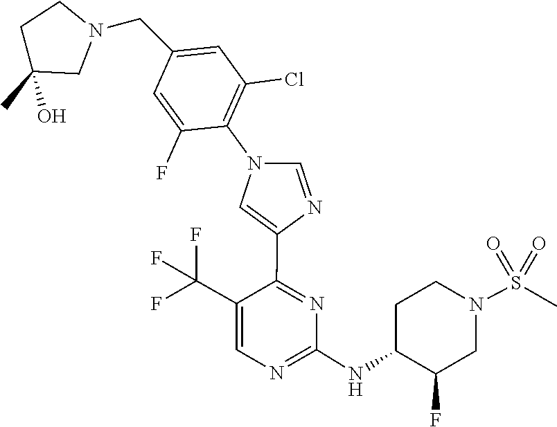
C1(NC2C(F)CN(S(=O)(=O)C)CC2)=NC=C(C(F)(F)F)C(C2=CN(C3=C(Cl)C=C(CN4CCC(C)(O)C4)C=C3F)C=N2)=N1
